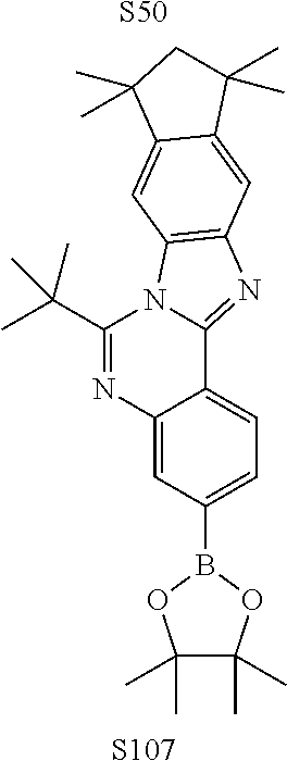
N12C(=NC3=C1C=C1C(=C3)C(C)(C)CC1(C)C)C1=CC=C(B3OC(C)(C)C(C)(C)O3)C=C1N=C2C(C)(C)C.[S50].[S107]
